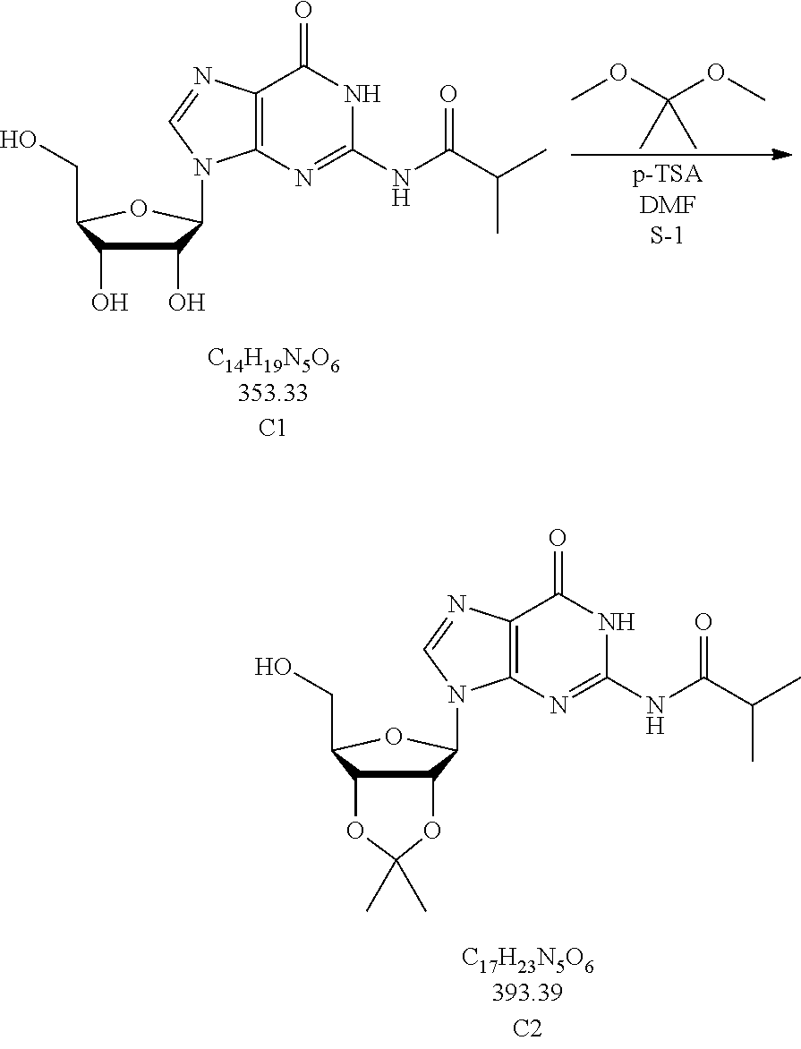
COC(OC)(C)C.C12=C(N=C(NC(C(C)C)=O)NC1=O)N(C1C(O)C(O)C(CO)O1)C=N2.C12=C(N=C(NC(C(C)C)=O)NC1=O)N(C1C3OC(C)(C)OC3C(CO)O1)C=N2
